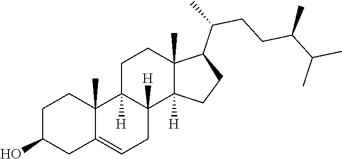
C1(O)CC2=CCC3([H])C([H])(C2(C)CC1)CCC1(C)C3([H])CCC1C(C)CCC(C(C)C)C
